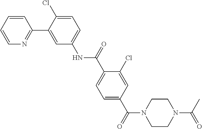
C1=CN=C(C2=CC(NC(C3=CC=C(C(N4CCN(C(C)=O)CC4)=O)C=C3Cl)=O)=CC=C2Cl)C=C1
